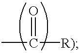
CC([R)])=O
